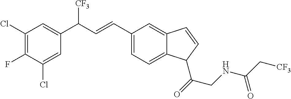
C1(Cl)=CC(C(C=CC2=CC=C3C(=C2)C=CC3C(CNC(C[CF3])=O)=O)[CF3])=CC(Cl)=C1F
